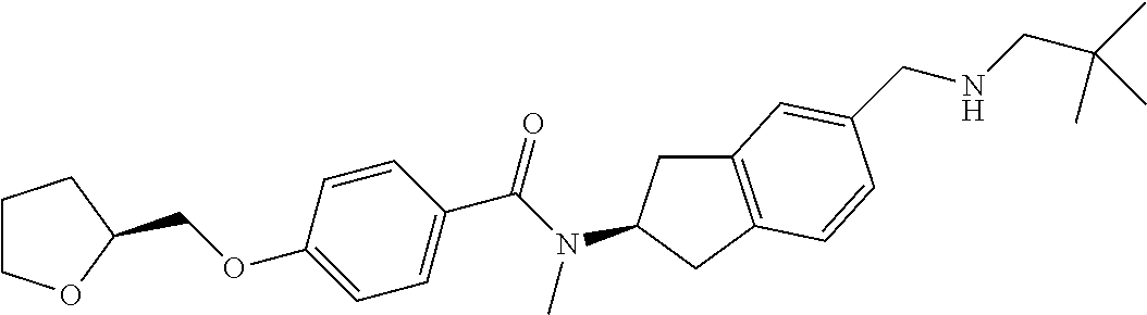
C1COC(COC2=CC=C(C(N(C)C3CC4=C(C3)C=CC(CNCC(C)(C)C)=C4)=O)C=C2)C1
